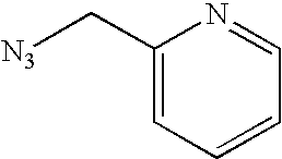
N1=CC=CC=C1C[N3]
